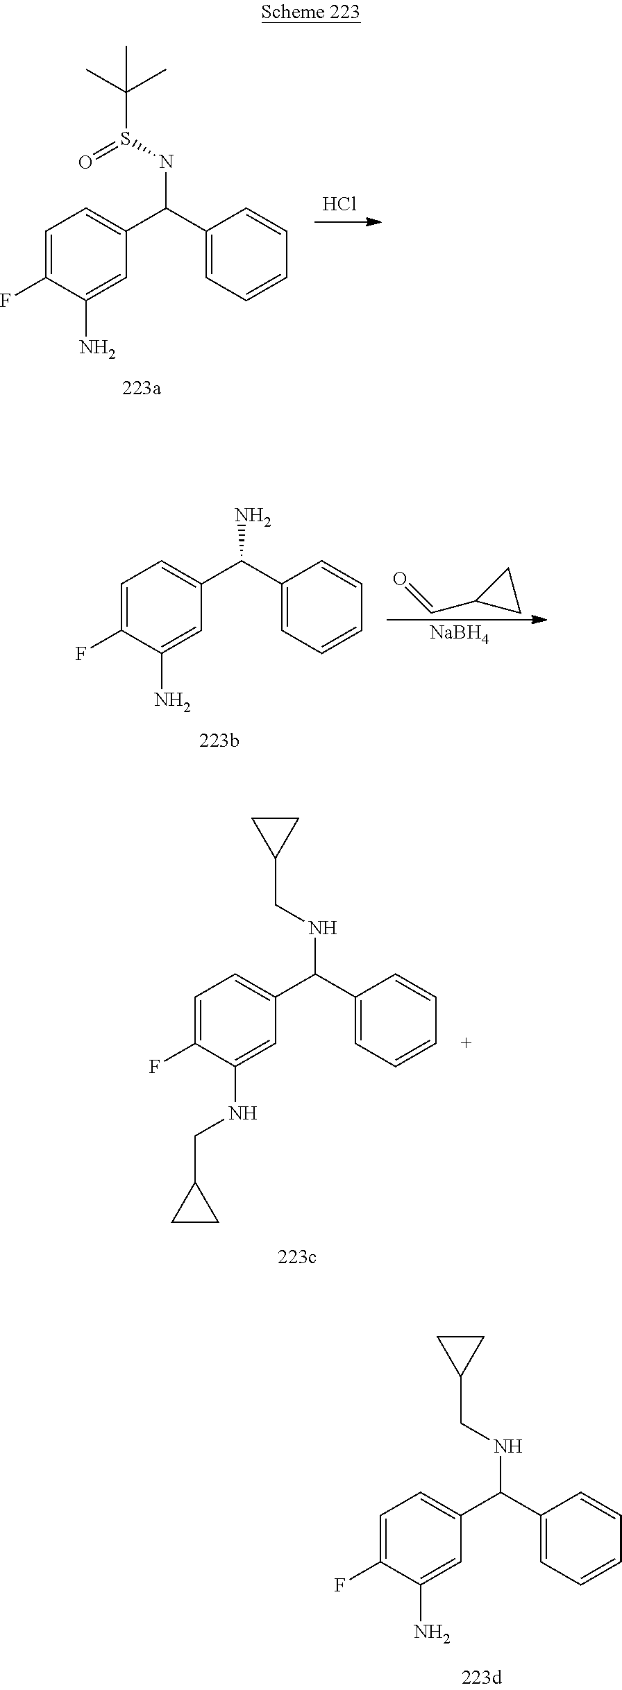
C1(C(C2=CC=C(F)C(N)=C2)NS(C(C)(C)C)=O)=CC=CC=C1.Cl.C1(C(C2=CC=C(F)C(N)=C2)NCC2CC2)=CC=CC=C1.C1(C(C2=CC=C(F)C(N)=C2)N)=CC=CC=C1.O=CC1CC1.[NaBH4].C1(C(C2=CC=C(F)C(NCC3CC3)=C2)NCC2CC2)=CC=CC=C1
